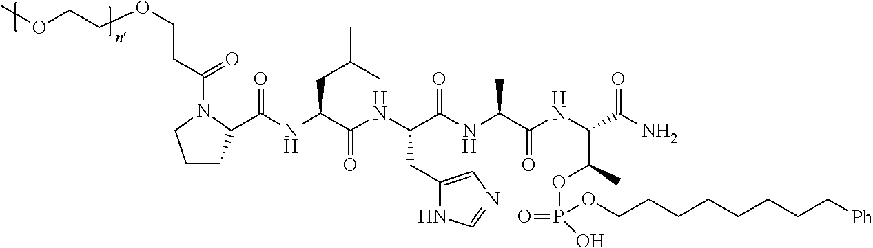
C(NC(C(NC(C(NC(C(NC(C(N)=O)C(OP(=O)(O)OCCCCCCCC[Ph])C)=O)C)=O)CC1=CN=CN1)=O)CC(C)C)(=O)C1CCCN1C(CCOCCOC)=O
